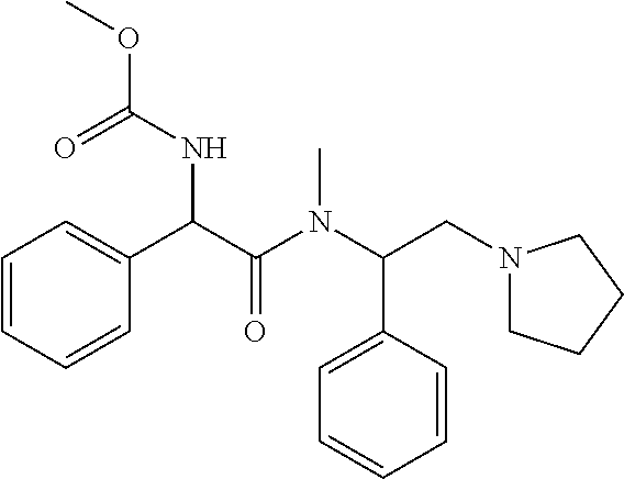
O(C(NC(C(N(C(CN1CCCC1)C1=CC=CC=C1)C)=O)C1=CC=CC=C1)=O)C
